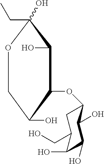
O1C(CC)(O)C(O)C(OC2CC(CO)C(O)C(O)C2O)C(O)C1
